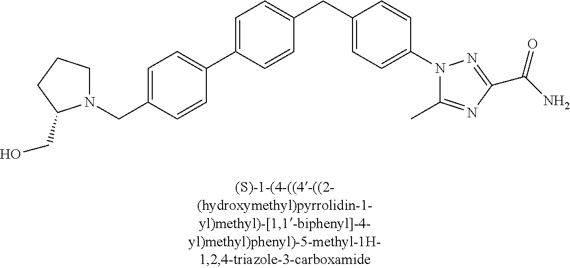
N1(CC2=CC=C(C3=CC=C(CC4=CC=C(N5C(C)=NC(C(N)=O)=N5)C=C4)C=C3)C=C2)CCCC1CO
